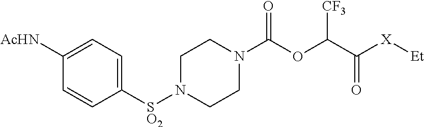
[SO2](N1CCN(C(OC(C(=O)[X][Et])[CF3])=O)CC1)C1=CC=C([AcHN])C=C1
